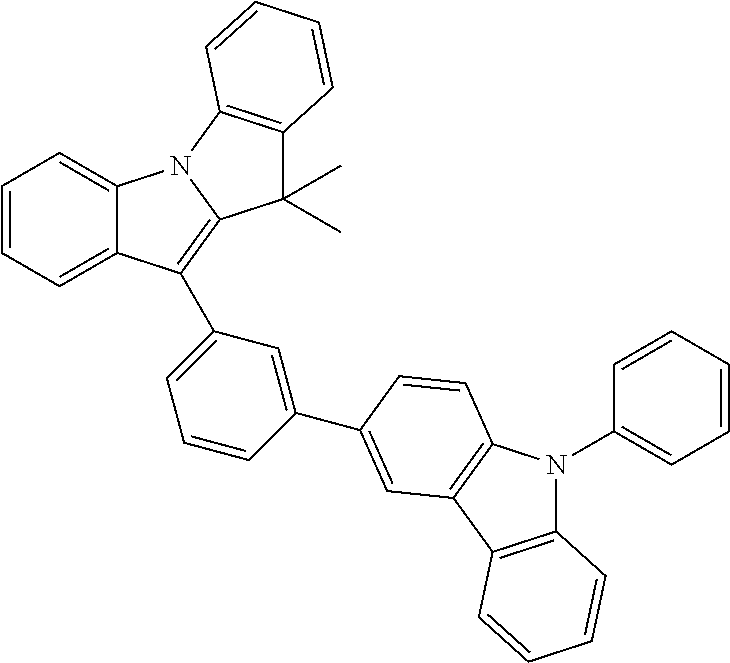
C12=CC=CC=C1C(C1=CC=CC(C3=CC4=C(N(C5=CC=CC=C5)C5=C4C=CC=C5)C=C3)=C1)=C1N2C2=C(C1(C)C)C=CC=C2
